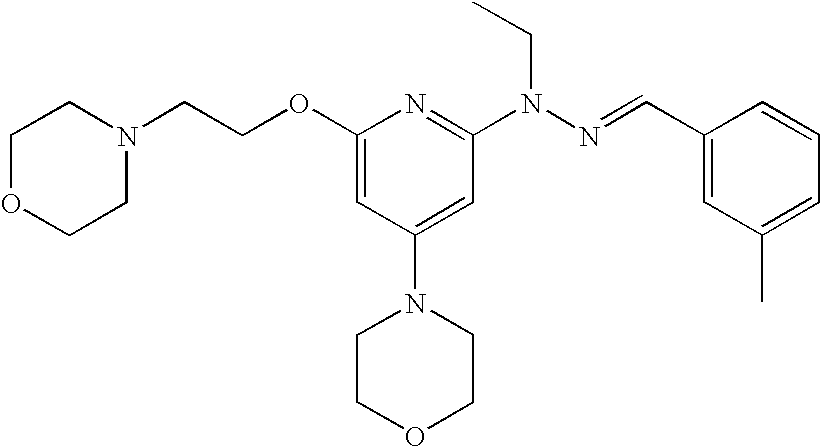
N1(CCOC2=CC(N3CCOCC3)=CC(N(N=CC3=CC(C)=CC=C3)CC)=N2)CCOCC1
